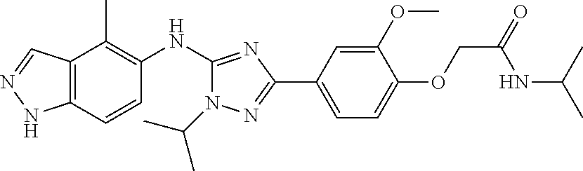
C12=C(C=CC(NC3=NC(C4=CC=C(OCC(NC(C)C)=O)C(OC)=C4)=NN3C(C)C)=C1C)NN=C2
